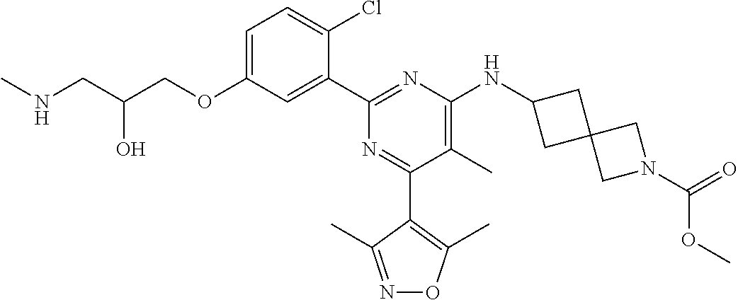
C1=C(OCC(CNC)O)C=C(C2=NC(NC3CC4(C3)CN(C(OC)=O)C4)=C(C)C(C3=C(C)ON=C3C)=N2)C(Cl)=C1
